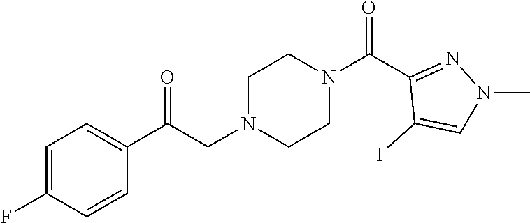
C1=C(F)C=CC(C(CN2CCN(C(C3=NN(C)C=C3I)=O)CC2)=O)=C1
